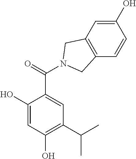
C1(O)=CC(O)=C(C(C)C)C=C1C(=O)N1CC2=C(C=CC(O)=C2)C1
